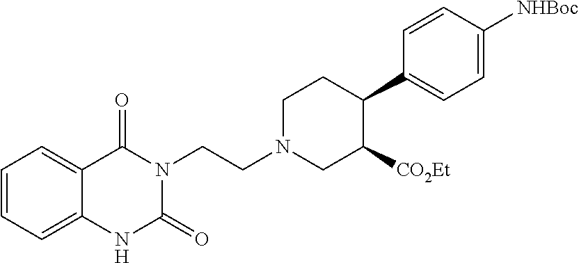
C1=CC=C2C(=C1)C(=O)N(CCN1CC([CO2Et])C(C3=CC=C([NHBoc])C=C3)CC1)C(=O)N2
